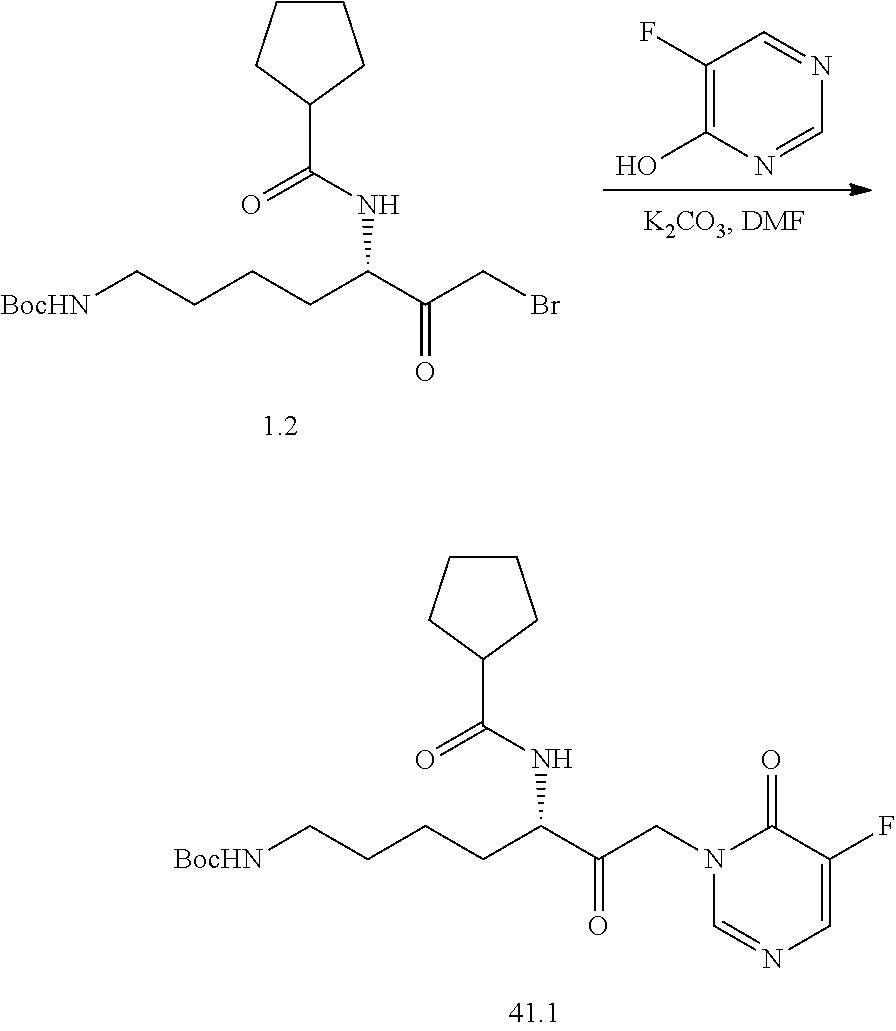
C1(F)=C(O)N=CN=C1.C1(C(NC(C(CBr)=O)CCCC[BocHN])=O)CCCC1.C1(C(NC(C(CN2C=NC=C(F)C2=O)=O)CCCC[BocHN])=O)CCCC1
